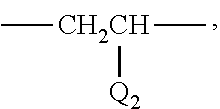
C[CH2CH](C)[Q2]
